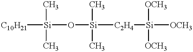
[C10H21][Si](O[Si]([C2H4][Si]([OCH3])([OCH3])[OCH3])(C)C)(C)C
